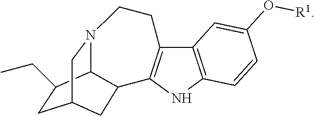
C1C(CC)C2N3CC1CC2C1=C(C2=C(N1)C=CC(O[R1])=C2)CC3
